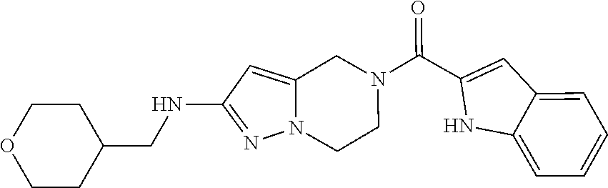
C12=CC(NCC3CCOCC3)=NN1CCN(C(C1=CC3=CC=CC=C3N1)=O)C2
